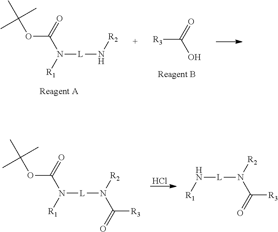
[R3]C(=O)O.[L](N[R2])N(C(=O)OC(C)(C)C)[R1].Cl.[L](N([R2])C(=O)[R3])N(C(=O)OC(C)(C)C)[R1].[L](N([R2])C(=O)[R3])N[R1]
